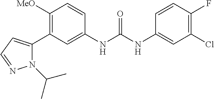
C1([OMe])=C(C2=CC=NN2C(C)C)C=C(NC(=O)NC2=CC(Cl)=C(F)C=C2)C=C1
